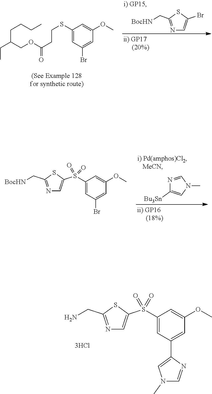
C1(S(C2=CN=C(CN)S2)(=O)=O)=CC(C2=CN(C)C=N2)=CC(OC)=C1.C1(SCCC(=O)OCC(CC)CCCC)=CC(Br)=CC(OC)=C1.N1=C(C[BocHN])SC(Br)=C1.C1(S(C2=CN=C(C[BocHN])S2)(=O)=O)=CC(Br)=CC(OC)=C1.N1=CN(C)C=C1[Bu3Sn]
